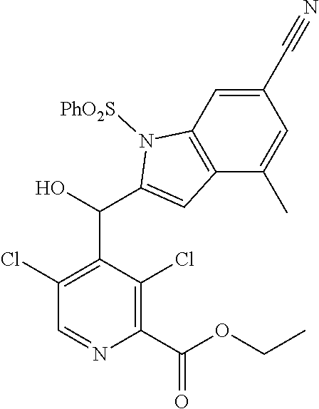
C1(C#N)=CC2=C(C(C)=C1)C=C(C(C1=C(Cl)C=NC(C(OCC)=O)=C1Cl)O)N2[PhO2S]
